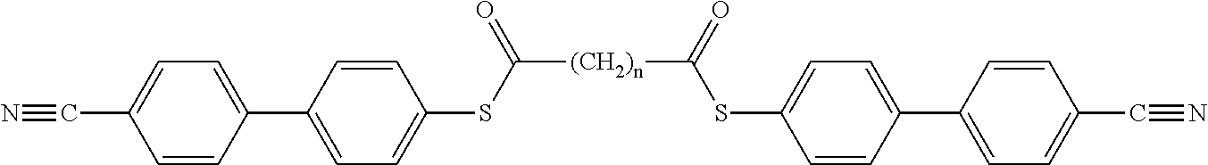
[(CH2)n](C(SC1=CC=C(C2=CC=C(C#N)C=C2)C=C1)=O)C(SC1=CC=C(C2=CC=C(C#N)C=C2)C=C1)=O
